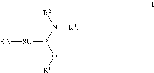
N([R3])([R2])P(O[R1])[SU][BA]
